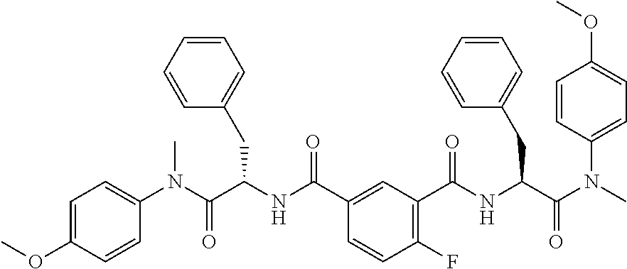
C1=C(C(NC(C(N(C2=CC=C(OC)C=C2)C)=O)CC2=CC=CC=C2)=O)C=CC(F)=C1C(=O)NC(C(=O)N(C1=CC=C(OC)C=C1)C)CC1=CC=CC=C1
